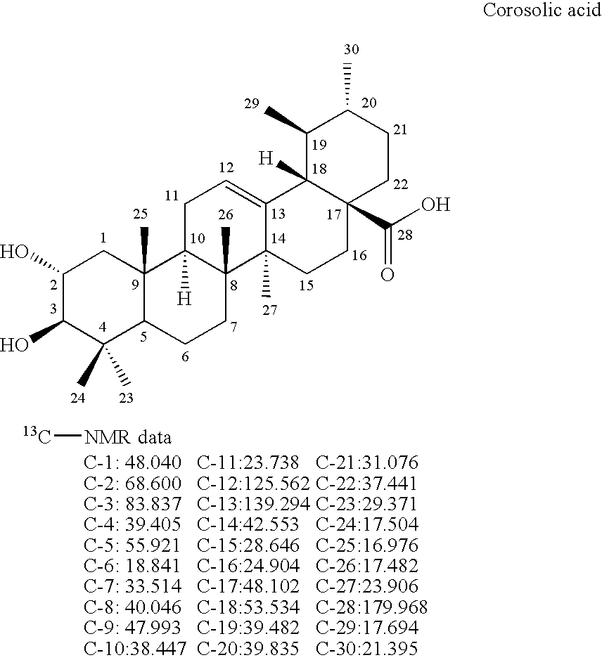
C1(O)C(O)C(C)(C)C2C(C)(C1)C1([H])C(C)(CC2)C2(C)C(=CC1)C1([H])C(C(O)=O)(CC2)CCC(C)C1C.[13C][NMR].[data]
